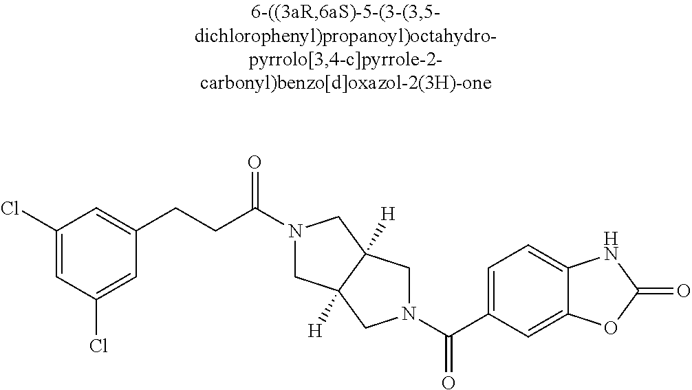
C(C(=O)N1CC2([H])C([H])(C1)CN(C(=O)C1=CC=C3C(=C1)OC(=O)N3)C2)CC1=CC(Cl)=CC(Cl)=C1
